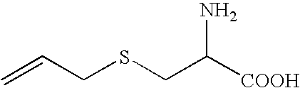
[COOH]C(N)CSCC=C
